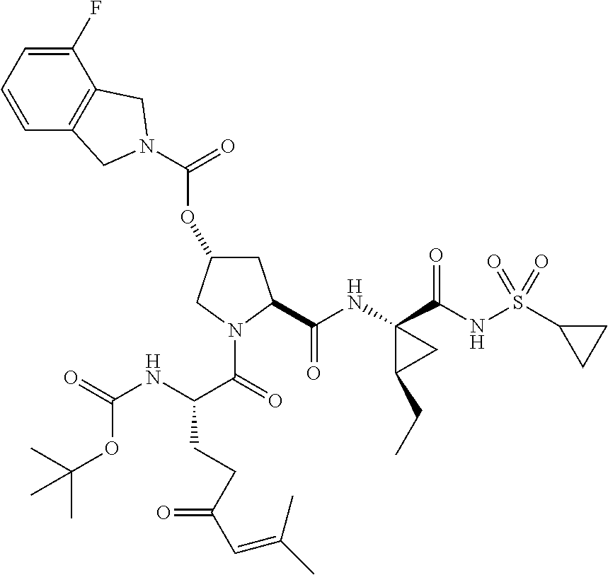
C(OC1CC(C(NC2(C(NS(C3CC3)(=O)=O)=O)C(CC)C2)=O)N(C(=O)C(NC(=O)OC(C)(C)C)CCC(C=C(C)C)=O)C1)(N1CC2=C(C(F)=CC=C2)C1)=O
